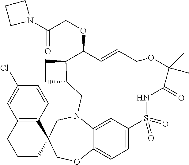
C1=C2C3=CC=C1S(=O)(=O)NC(=O)C(C)(C)OCC=CC(OCC(N1CCC1)=O)C1C(CN2CC2(CO3)C3=C(CCC2)C=C(Cl)C=C3)CC1
